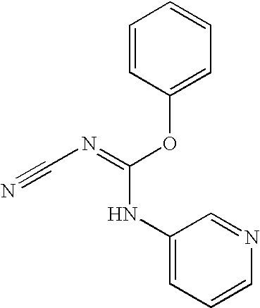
C1=CC(OC(NC2=CC=CN=C2)=NC#N)=CC=C1
